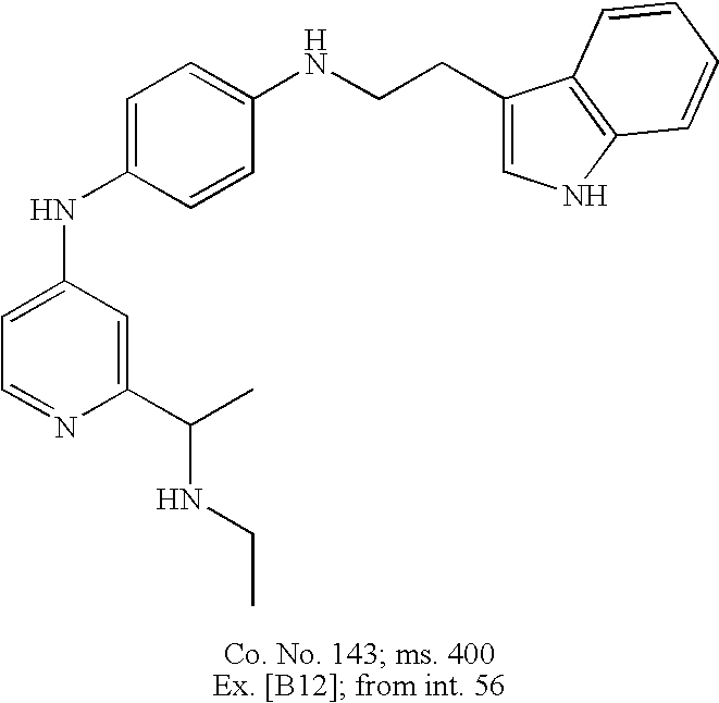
C1=C(NC2=CC=C(NCCC3=CNC4=C3C=CC=C4)C=C2)C=C(C(NCC)C)N=C1
